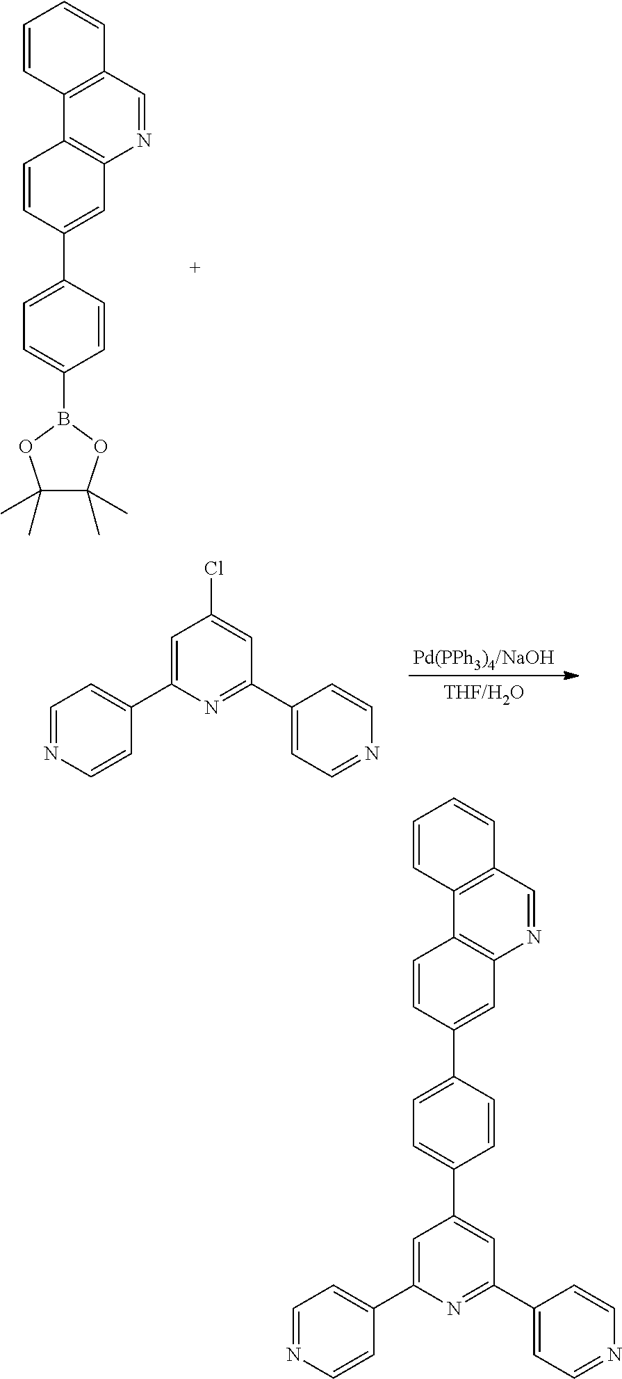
C1=CC2=C(C=C1)C=NC1=C2C=CC(C2=CC=C(B3OC(C)(C)C(C)(C)O3)C=C2)=C1.C1=C(C2=CC=NC=C2)N=C(C2=CC=NC=C2)C=C1Cl.C1=CC2=C(C=C1)C=NC1=C2C=CC(C2=CC=C(C3=CC(C4=CC=NC=C4)=NC(C4=CC=NC=C4)=C3)C=C2)=C1
